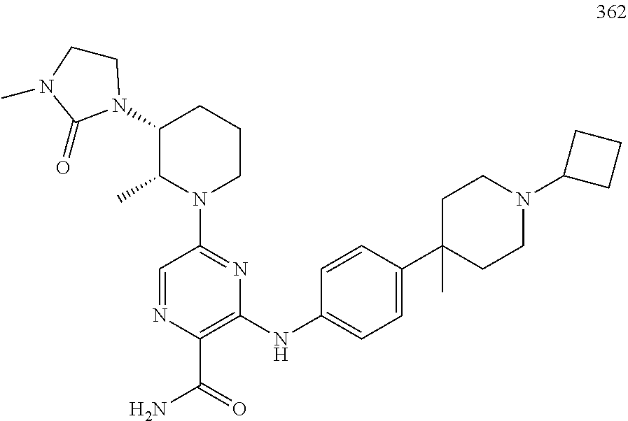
C1(N2CCN(C)C2=O)C(C)N(C2=NC(NC3=CC=C(C4(C)CCN(C5CCC5)CC4)C=C3)=C(C(=O)N)N=C2)CCC1
